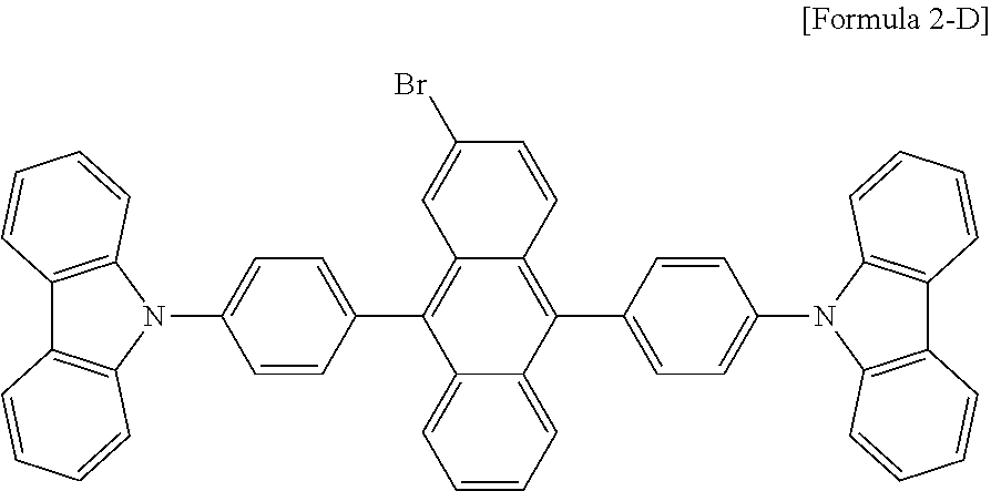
C1=CC2=C(C3=CC=C(N4C5=C(C6=C4C=CC=C6)C=CC=C5)C=C3)C3=CC=CC=C3C(C3=CC=C(N4C5=C(C6=C4C=CC=C6)C=CC=C5)C=C3)=C2C=C1Br
